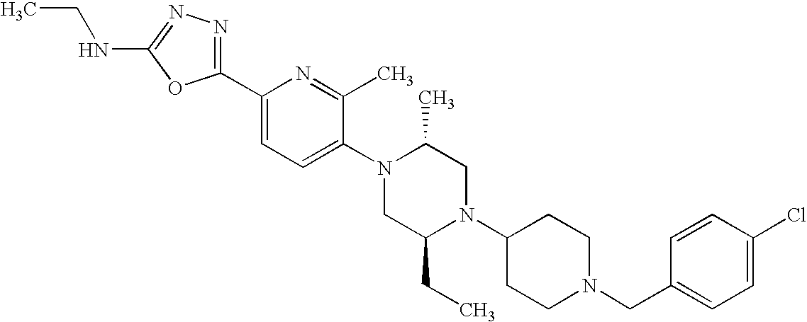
C1(C2=CC=C(N3CC(CC)N(C4CCN(CC5=CC=C(Cl)C=C5)CC4)CC3C)C(C)=N2)=NN=C(NCC)O1
